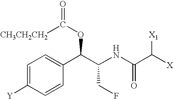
C1=C([Y])C=CC(C(C(NC(C([X])[X1])=O)CF)OC(=O)[CH3CH2CH2])=C1
